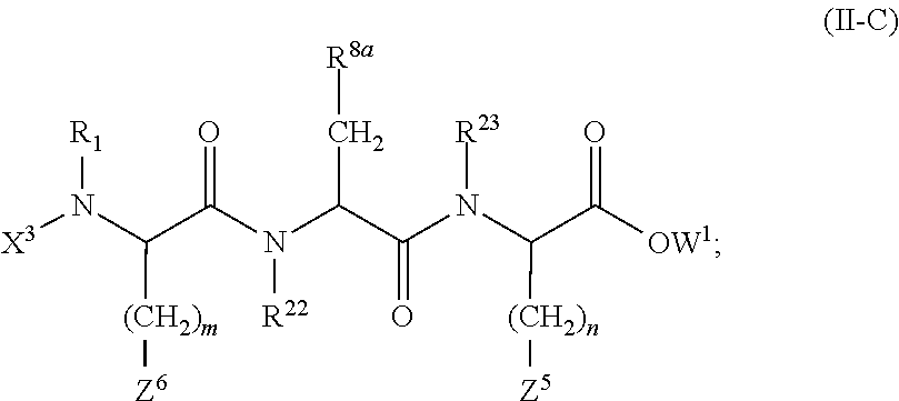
C(N([R22])C(C(N(C(C([OW1])=O)[(CH2)n][Z5])[R23])=O)C[R8a])(=O)C(N([X3])[R1])[(CH2)m][Z6]
